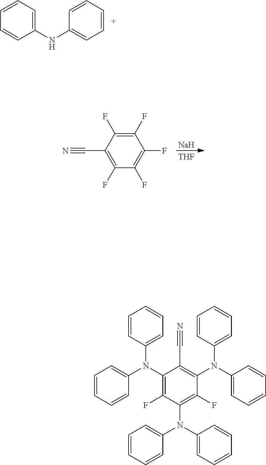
C1(NC2=CC=CC=C2)=CC=CC=C1.[Na].[THF].C1(F)=C(F)C(C#N)=C(F)C(F)=C1F.C1(N(C2=CC=CC=C2)C2=CC=CC=C2)=C(F)C(N(C2=CC=CC=C2)C2=CC=CC=C2)=C(F)C(N(C2=CC=CC=C2)C2=CC=CC=C2)=C1C#N
